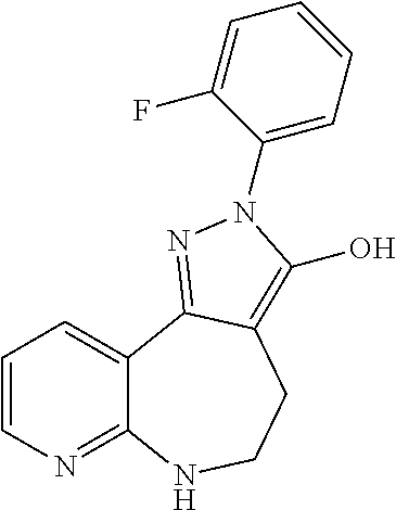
C1=CN=C2C(=C1)C1=NN(C3=CC=CC=C3F)C(O)=C1CCN2
